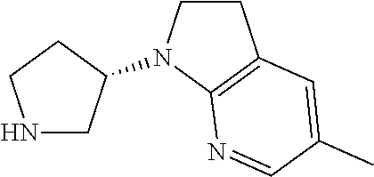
N1CC(N2CCC3=C2N=CC(C)=C3)CC1
